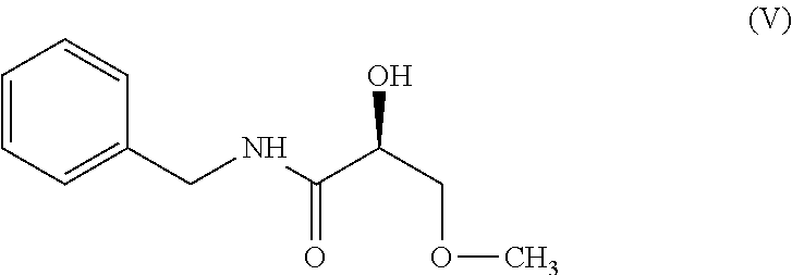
C1(CNC(=O)C(O)COC)=CC=CC=C1
